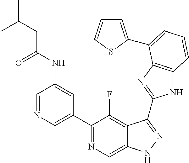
C1=NC=C(C2=NC=C3C(=C2F)C(C2=NC4=C(N2)C=CC=C4C2=CC=CS2)=NN3)C=C1NC(CC(C)C)=O
